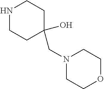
N1CCC(CN2CCOCC2)(O)CC1
